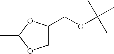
CC1OCC(COC(C)(C)C)O1
